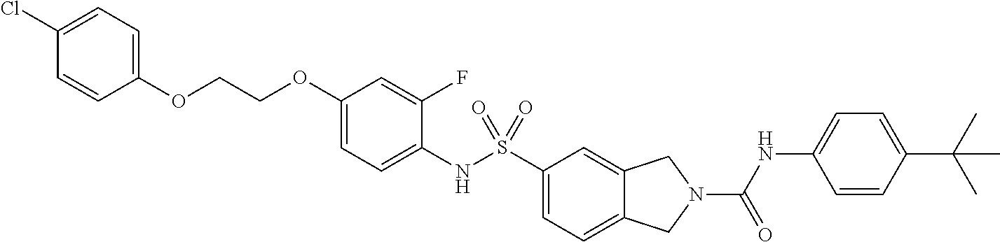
C1(OCCOC2=CC=C(Cl)C=C2)=CC=C(NS(C2=CC=C3C(=C2)CN(C(NC2=CC=C(C(C)(C)C)C=C2)=O)C3)(=O)=O)C(F)=C1
